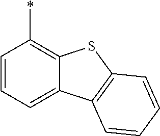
C1=CC=C2C(=C1[Si])SC1=C2C=CC=C1
